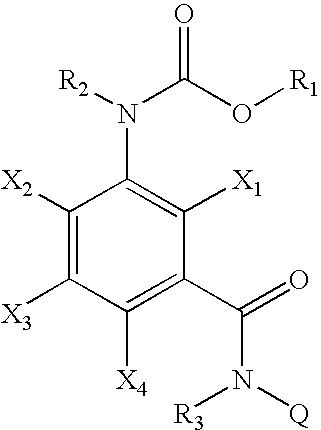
C1([X2])=C([X3])C([X4])=C(C(=O)N([Q])[R3])C([X1])=C1N(C(O[R1])=O)[R2]
